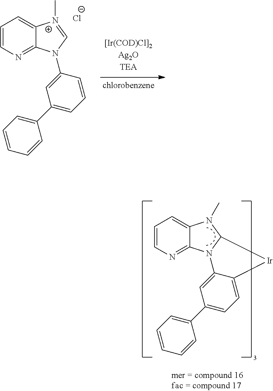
C1(C2=CC=CC=C2)=CC=C2C(=C1)N1C3=NC=CC=C3N(C)C1[Ir]2.C1(C2=CC=CC=C2)=CC=CC(N2C3=NC=CC=C3[N+](C)=C2)=C1.[Cl-]
